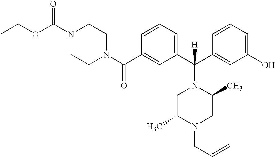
CCOC(N1CCN(C(C2=CC(C(C3=CC(O)=CC=C3)([H])N3CC(C)N(CC=C)CC3C)=CC=C2)=O)CC1)=O
